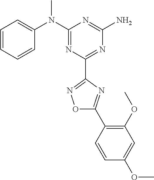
C1=CC=CC(N(C2=NC(C3=NOC(C4=C(OC)C=C(OC)C=C4)=N3)=NC(N)=N2)C)=C1
